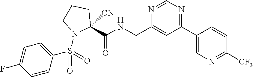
C1(C2=NC=NC(CNC(C3([CN])CCCN3S(C3=CC=C(F)C=C3)(=O)=O)=O)=C2)=CN=C([CF3])C=C1
